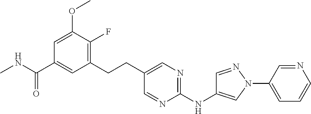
C1=C(OC)C(F)=C(CCC2=CN=C(NC3=CN(C4=CC=CN=C4)N=C3)N=C2)C=C1C(NC)=O
